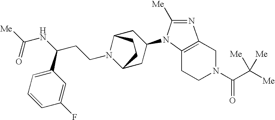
C1CN(C(=O)C([Me])([Me])[Me])CC2=C1N(C1CC3N(CCC(NC([Me])=O)C4=CC=CC(F)=C4)C(C1)CC3)C([Me])=N2
